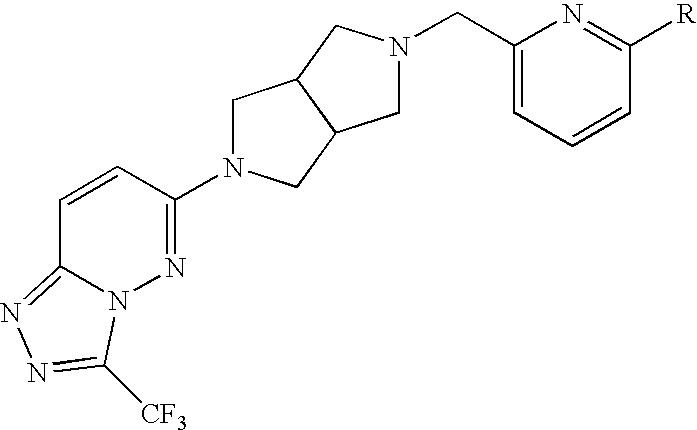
C1N(C2=NN3C(=NN=C3[CF3])C=C2)CC2C1CN(CC1=CC=CC([R])=N1)C2
